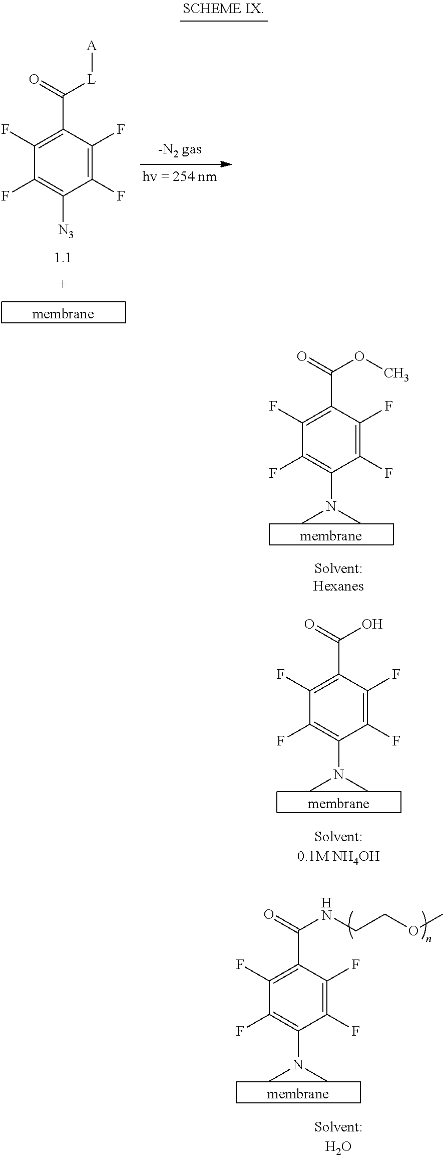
C1(F)=C([N3])C(F)=C(F)C(C(=O)[L][A])=C1F.C1(F)=C(N(C)C)C(F)=C(F)C(C(=O)OC)=C1F.C1(F)=C(N(C)C)C(F)=C(F)C(C(=O)O)=C1F.C1(F)=C(N(C)C)C(F)=C(F)C(C(=O)NCCOC)=C1F
